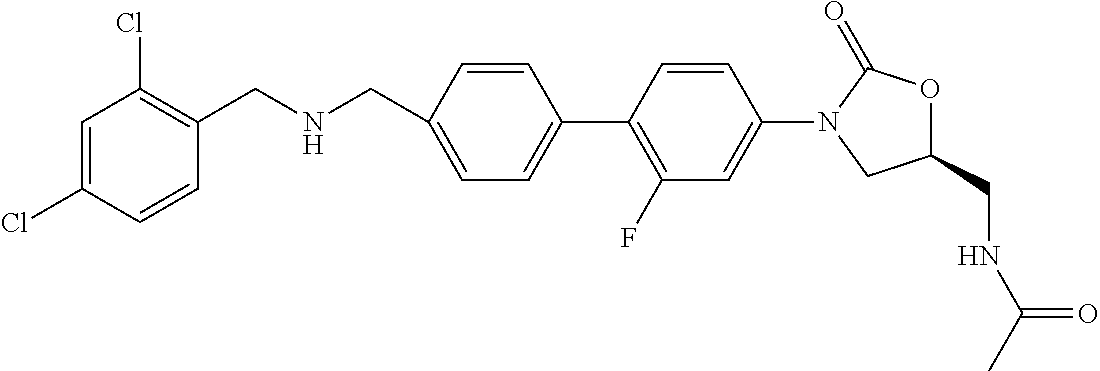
C1(CNCC2=C(Cl)C=C(Cl)C=C2)=CC=C(C2=C(F)C=C(N3C(=O)OC(CNC(C)=O)C3)C=C2)C=C1
